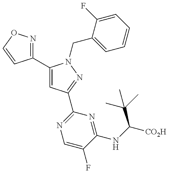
C1(C2=CC(C3=NC=C(F)C(NC([CO2H])C(C)(C)C)=N3)=NN2CC2=CC=CC=C2F)=NOC=C1
